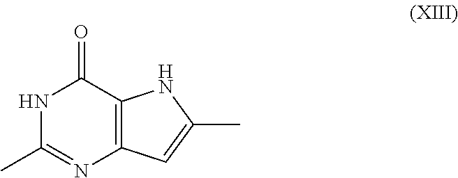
C12=C(C(=O)NC(C)=N1)NC(C)=C2
